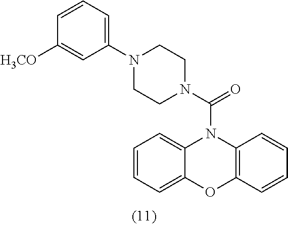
C1=CC=C2C(=C1)N(C(N1CCN(C3=CC=CC([H3CO])=C3)CC1)=O)C1=C(O2)C=CC=C1
